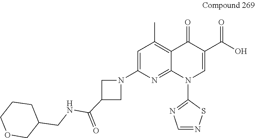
C1=C(N2CC(C(NCC3CCCOC3)=O)C2)N=C2C(=C1C)C(=O)C(C(O)=O)=CN2C1=NC=NS1
